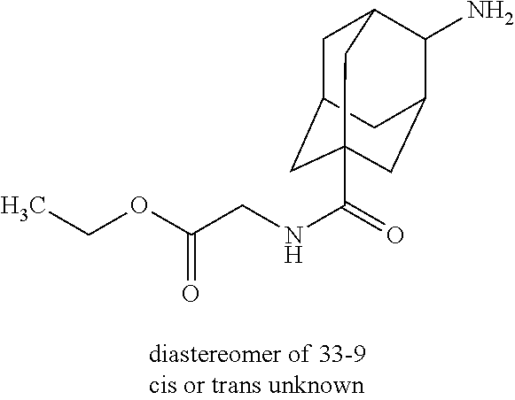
C1C2CC3(C(=O)NCC(OCC)=O)CC(C(N)C1C3)C2
